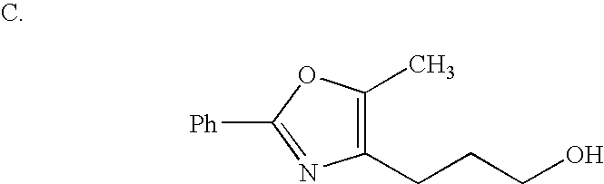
C1(CCCO)=C(C)OC([Ph])=N1
